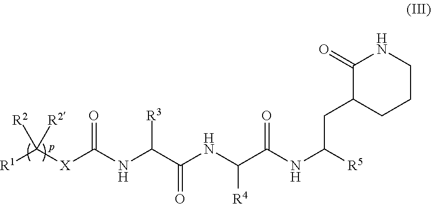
[R1]C([X]C(NC(C(NC(C(NC([R5])CC1C(=O)NCCC1)=O)[R4])=O)[R3])=O)([R2])[R2]
